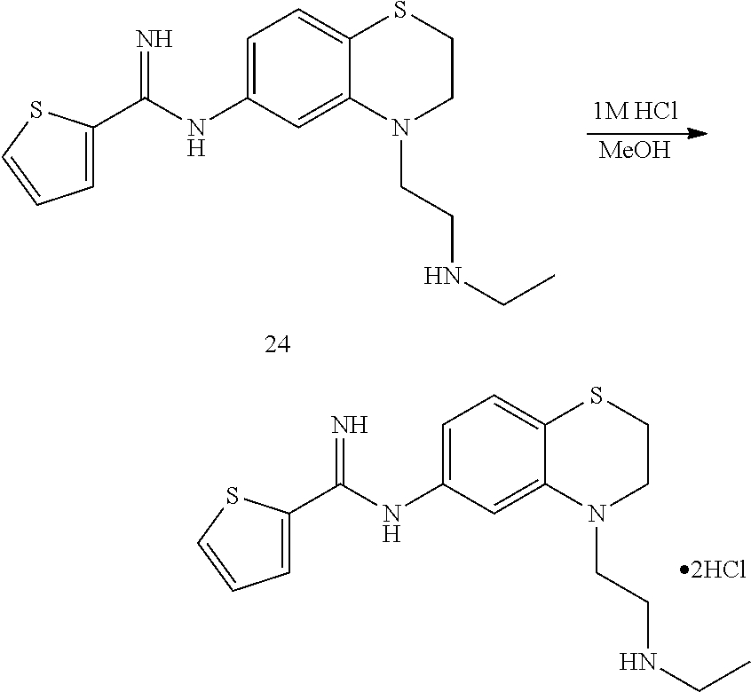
C1=C(NC(=N)C2=CC=CS2)C=C2C(=C1)SCCN2CCNCC.C1=C(NC(=N)C2=CC=CS2)C=C2C(=C1)SCCN2CCNCC.[MeOH]
